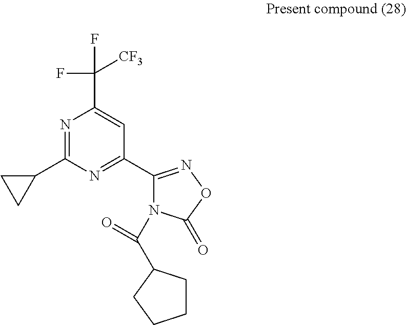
C1CC(C(N2C(C3=NC(C4CC4)=NC(C(F)(F)[CF3])=C3)=NOC2=O)=O)CC1
